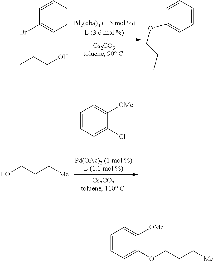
C1=CC=CC=C1Br.CCCO.C1=CC=CC=C1OCCC.OCCC[Me].C1=CC=C(Cl)C([OMe])=C1.C1=CC=C(OCCC[Me])C([OMe])=C1
